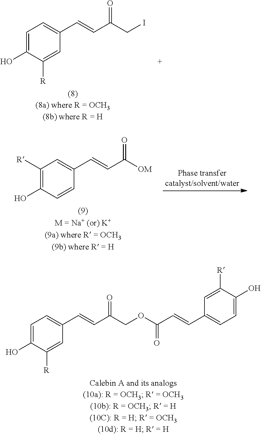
C1=C(O)C([R])=CC(C=CC(CI)=O)=C1.C1([R])=C(O)C=CC(C=CC([OM])=O)=C1.C1=C(O)C([R])=CC(C=CC(COC(C=CC2=CC=C(O)C([R])=C2)=O)=O)=C1
